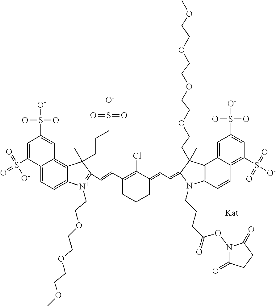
C12=C(C3=CC(S(=O)(=O)[O-])=CC(S([O-])(=O)=O)=C3C=C1)C(C)(CCOCCOCCOCCOC)C(=CC=C1C(Cl)=C(C=CC3=[N+](CCOCCOCCOC)C4=CC=C5C(=C4C3(CCCS(=O)([O-])=O)C)C=C(S([O-])(=O)=O)C=C5S(=O)(=O)[O-])CCC1)N2CCCC(ON1C(=O)CCC1=O)=O
